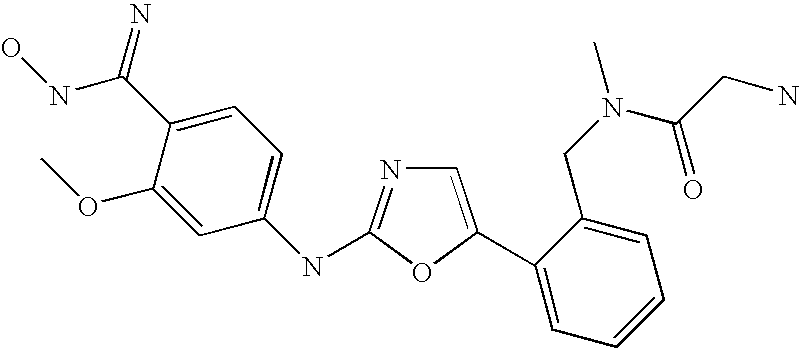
C1=C(C2=CC=CC=C2CN(C(=O)CN)C)OC(NC2=CC=C(C(NO)=N)C(OC)=C2)=N1
